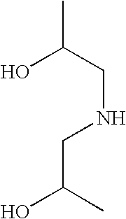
C(C)(CNCC(O)C)O
